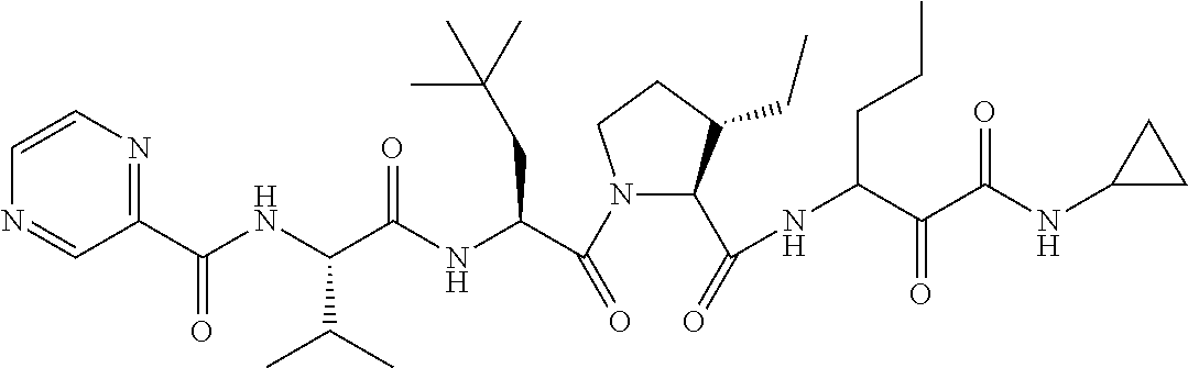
N1(C(C(NC(C(NC(C2=NC=CN=C2)=O)C(C)C)=O)CC(C)(C)C)=O)C(C(=O)NC(CCC)C(=O)C(=O)NC2CC2)C(CC)CC1
